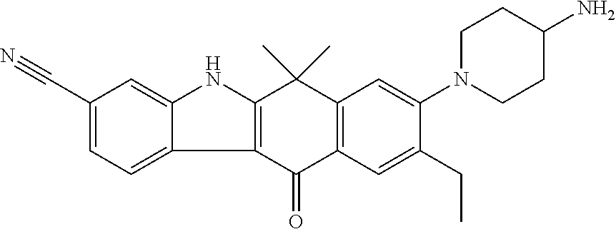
C12=C(C(=O)C3=C(C1(C)C)C=C(N1CCC(N)CC1)C(CC)=C3)C1=CC=C(C#N)C=C1N2
